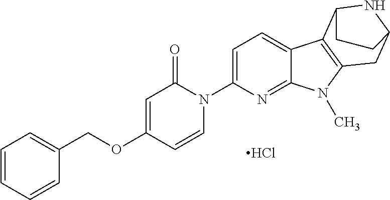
O(C1=CC(=O)N(C2=CC=C3C(=N2)N(C)C2=C3C3NC(C2)CC3)C=C1)CC1=CC=CC=C1.Cl
